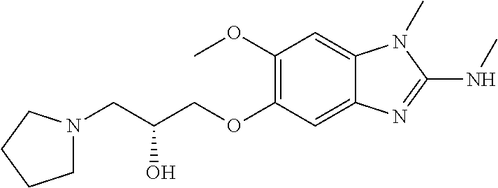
C1(OC)=C(OCC(CN2CCCC2)O)C=C2C(=C1)N(C)C(NC)=N2
